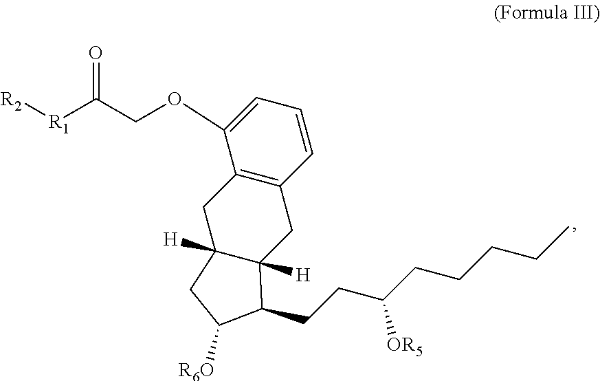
C12=C(C=CC=C1OCC([R1][R2])=O)CC1([H])C([H])(C2)CC([R6O])C1CCC(CCCCC)[OR5]
